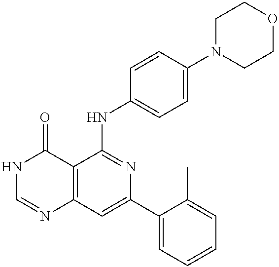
C12=C(C=C(C3=CC=CC=C3C)N=C1NC1=CC=C(N3CCOCC3)C=C1)N=CNC2=O
